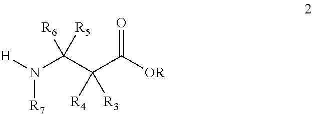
N([R7])([H])C(C(C([OR])=O)([R4])[R3])([R6])[R5]
